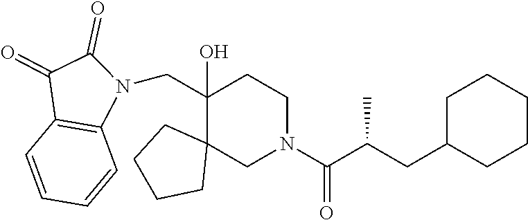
C1(CN2C3=C(C=CC=C3)C(=O)C2=O)(O)C2(CN(C(C(CC3CCCCC3)C)=O)CC1)CCCC2
